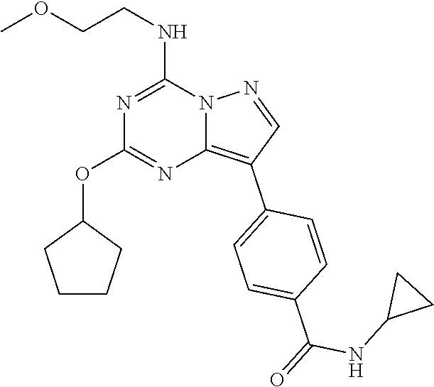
C(CNC1=NC(OC2CCCC2)=NC2=C(C3=CC=C(C(NC4CC4)=O)C=C3)C=NN12)OC
